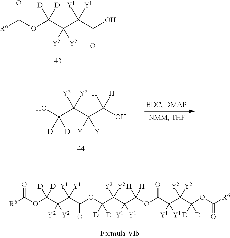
O(C(C(C(C(OC(C(C(C(OC([R6])=O)([D])[D])([Y2])[Y2])([Y1])[Y1])=O)([H])[H])([Y1])[Y1])([Y2])[Y2])([D])[D])C(C(C(C(OC([R6])=O)([D])[D])([Y2])[Y2])([Y1])[Y1])=O.C(C(C(C(O)=O)([Y1])[Y1])([Y2])[Y2])(OC([R6])=O)([D])[D].OC(C(C(C(O)([H])[H])([Y1])[Y1])([Y2])[Y2])([D])[D]
